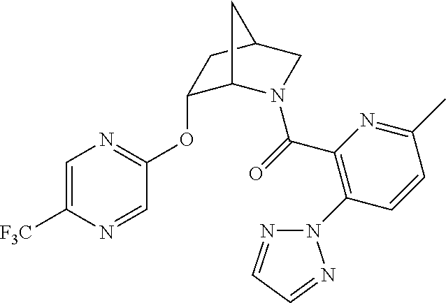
C(=O)(C1=C(N2N=CC=N2)C=CC(C)=N1)N1C2C(OC3=NC=C([F3C])N=C3)CC(C1)C2
